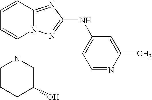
C1(N2CCCC(O)C2)=CC=CC2=NC(NC3=CC=NC(C)=C3)=NN12
